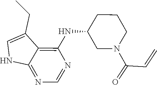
C12=NC=NC(NC3CCCN(C(C=C)=O)C3)=C1C(CC)=CN2
